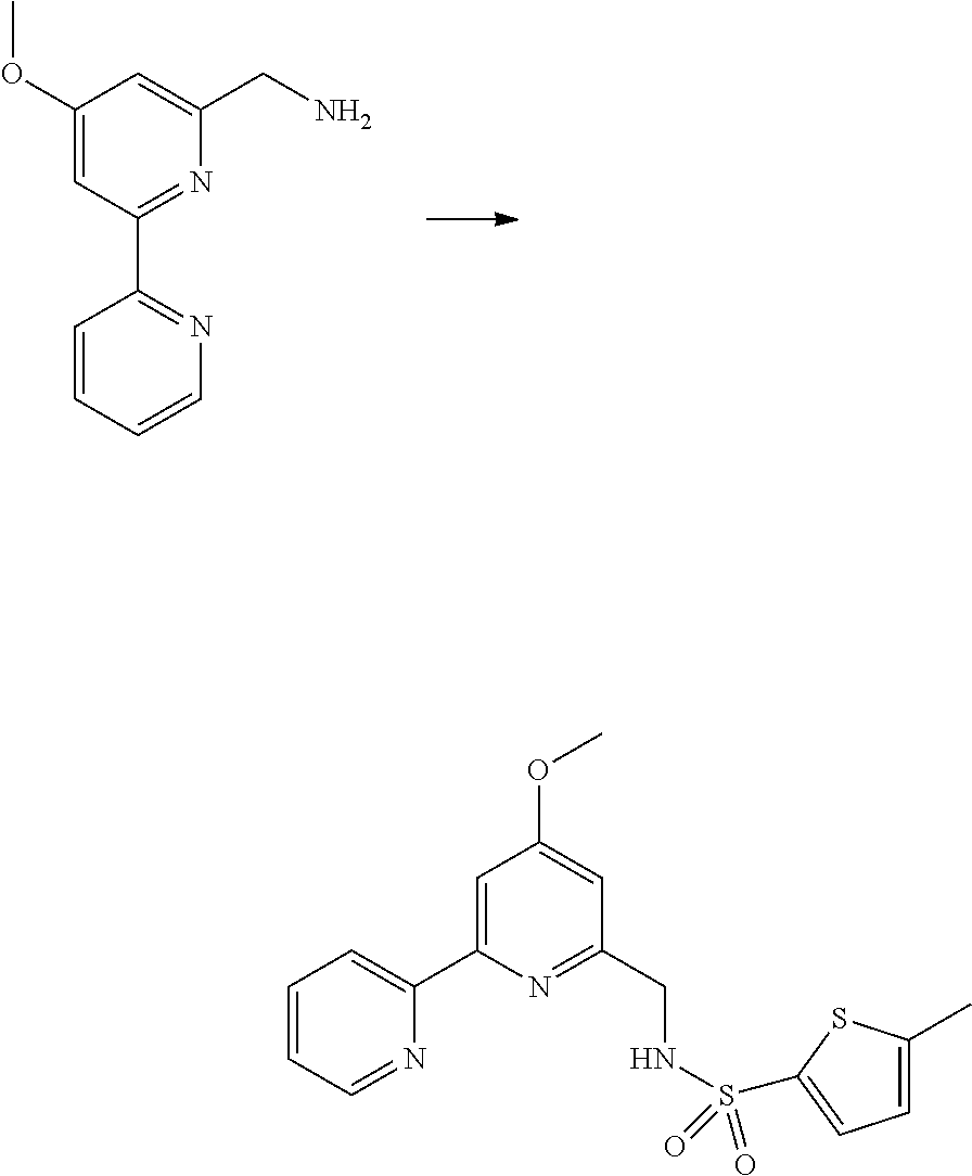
C1(OC)=CC(C2=NC=CC=C2)=NC(CN)=C1.C1=CC=NC(C2=CC(OC)=CC(CNS(=O)(=O)C3=CC=C(C)S3)=N2)=C1
